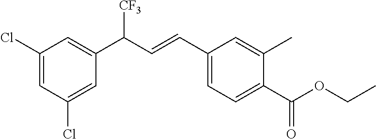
C1(C=CC(C2=CC(Cl)=CC(Cl)=C2)[CF3])=CC=C(C(OCC)=O)C(C)=C1
